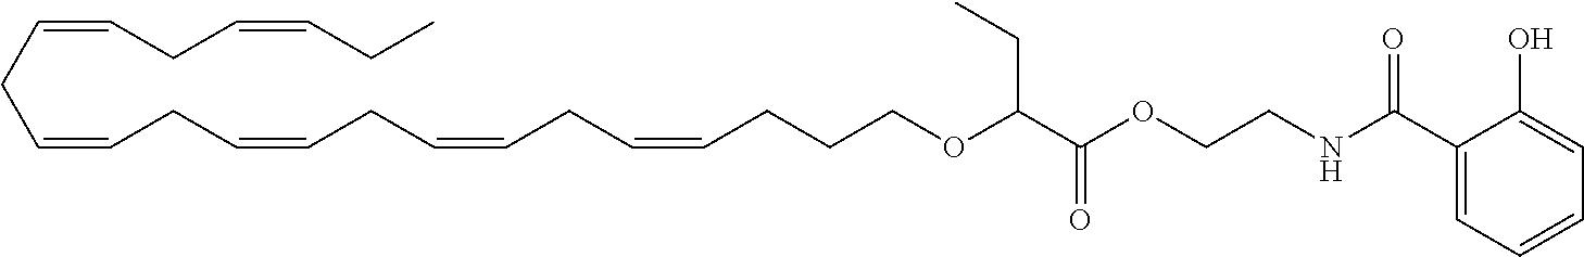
C(=CCC=CCC=CCC)CC=CCC=CCC=CCCCOC(C(OCCNC(C1=CC=CC=C1O)=O)=O)CC
